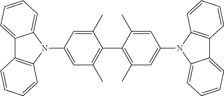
N1(C2=CC(C)=C(C3=C(C)C=C(N4C5=CC=CC=C5C5=C4C=CC=C5)C=C3C)C(C)=C2)C2=CC=CC=C2C2=C1C=CC=C2
